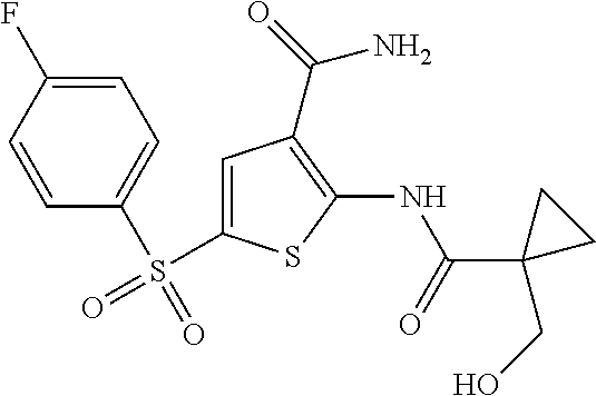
C1(C(=O)NC2=C(C(=O)N)C=C(S(=O)(C3=CC=C(F)C=C3)=O)S2)(CO)CC1
